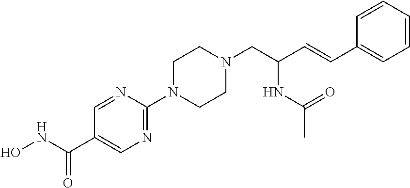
ONC(C1=CN=C(N2CCN(CC(C=CC3=CC=CC=C3)NC(C)=O)CC2)N=C1)=O
